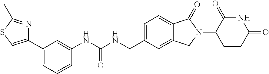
C1=C(C2=CSC(C)=N2)C=C(NC(NCC2=CC=C3C(=C2)CN(C2CCC(=O)NC2=O)C3=O)=O)C=C1
